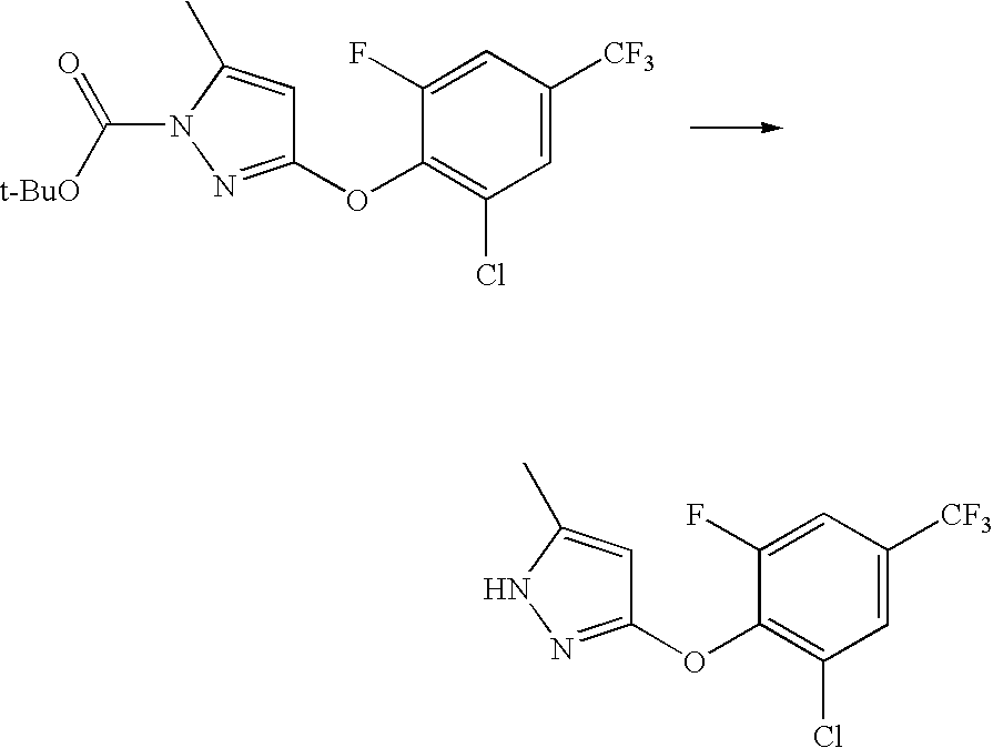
C1=C([CF3])C=C(F)C(OC2=NN(C(=O)[t-BuO])C(C)=C2)=C1Cl.C1=C([CF3])C=C(F)C(OC2=NNC(C)=C2)=C1Cl
